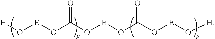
O(C(=O)O[E]OC(=O)O[E]O[H])[E]O[H]
